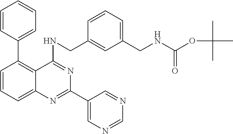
C1=CC=C2C(=C1C1=CC=CC=C1)C(NCC1=CC(CNC(OC(C)(C)C)=O)=CC=C1)=NC(C1=CN=CN=C1)=N2
